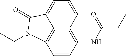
C1=CC2=C(NC(CC)=O)C=CC3=C2C(=C1)C(=O)N3CC
